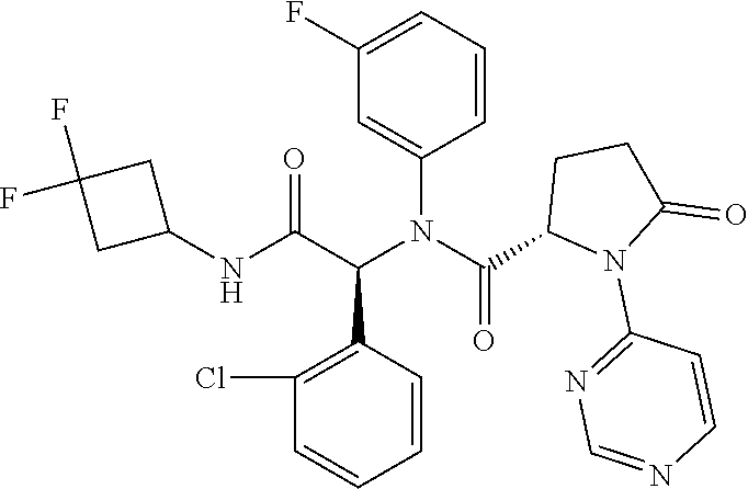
C1=CC(C(C(NC2CC(F)(F)C2)=O)N(C(C2N(C3=NC=NC=C3)C(=O)CC2)=O)C2=CC(F)=CC=C2)=C(Cl)C=C1
